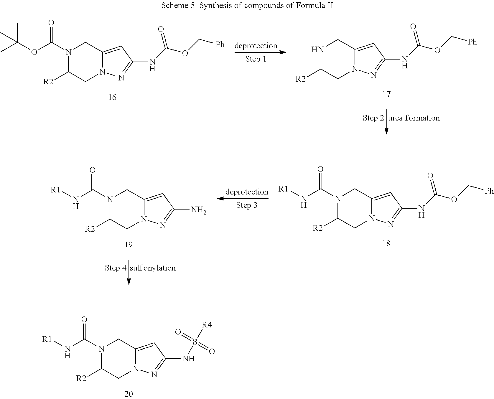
N1C([R2])CN2C(=CC(NC(=O)OC[Ph])=N2)C1.N1(C(=O)OC(C)(C)C)C([R2])CN2C(=CC(NC(=O)OC[Ph])=N2)C1.N1(C(=O)N[R1])C([R2])CN2C(=CC(N)=N2)C1.N1(C(=O)N[R1])C([R2])CN2C(=CC(NC(=O)OC[Ph])=N2)C1.N1(C(=O)N[R1])C([R2])CN2C(=CC(NS([R4])(=O)=O)=N2)C1
